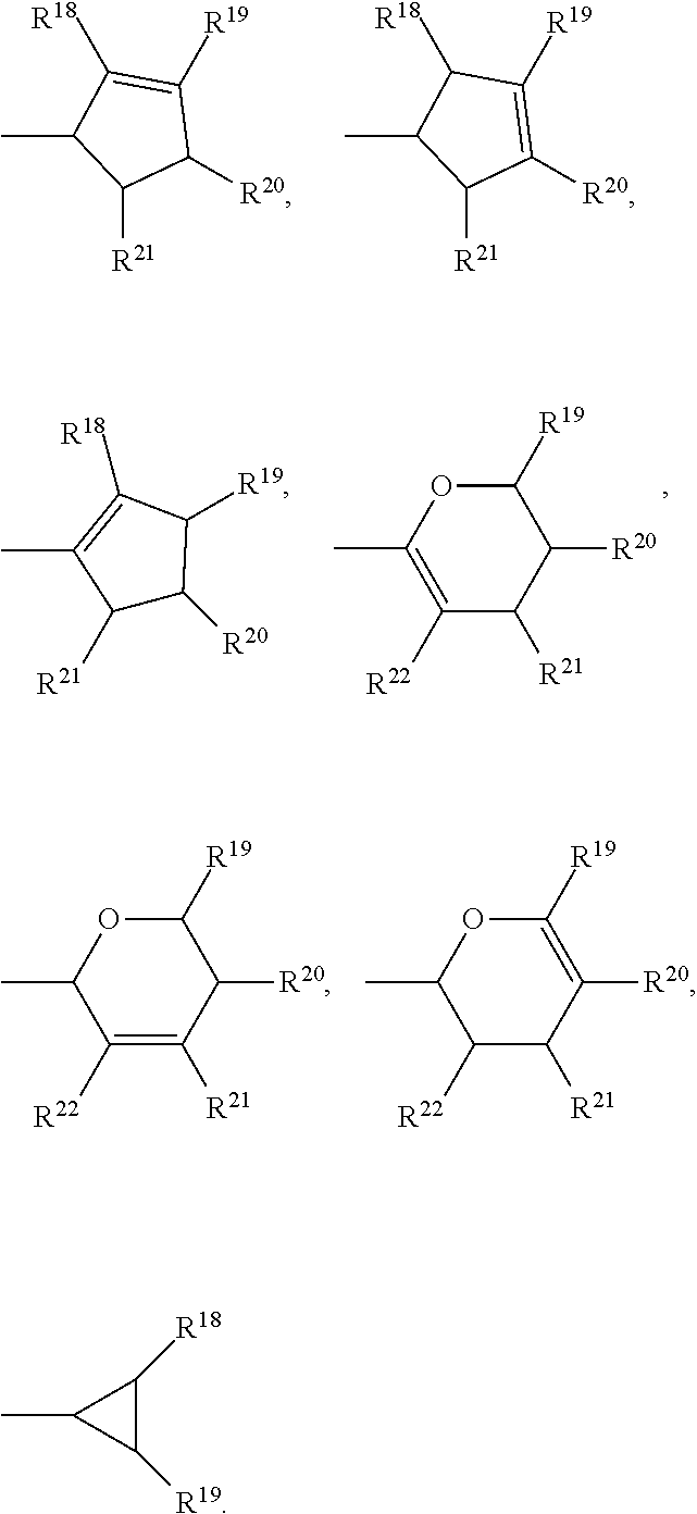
C1([R20])C([R19])=C([R18])C(C)C1[R21].C1([R20])=C([R19])C([R18])C(C)C1[R21].C1([R21])C([R20])C([R19])C([R18])=C1C.C1([R19])OC(C)=C([R22])C([R21])C1[R20].C1([R19])OC(C)C([R22])=C([R21])C1[R20].C1([R19])=C([R20])C([R21])C([R22])C(C)O1.C1([R19])C([R18])C1C
